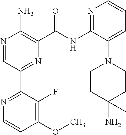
N1=CC(C2=NC=CC(OC)=C2F)=NC(C(NC2=NC=CC=C2N2CCC(N)(C)CC2)=O)=C1N
